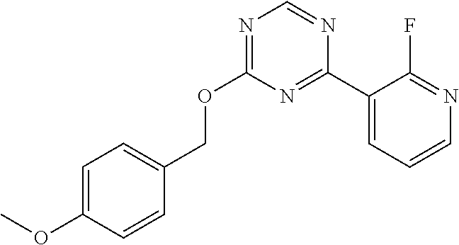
N1=C(OCC2=CC=C(OC)C=C2)N=C(C2=CC=CN=C2F)N=C1
